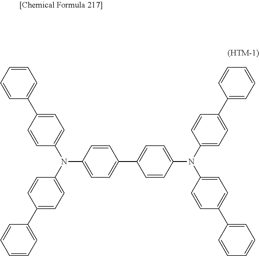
C1=CC=C(C2=CC=C(N(C3=CC=C(C4=CC=C(N(C5=CC=C(C6=CC=CC=C6)C=C5)C5=CC=C(C6=CC=CC=C6)C=C5)C=C4)C=C3)C3=CC=C(C4=CC=CC=C4)C=C3)C=C2)C=C1
